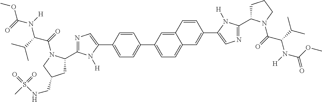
C1=CC(C2=CN=C(C3CC(CNS(=O)(C)=O)CN3C(C(N(C(=O)OC)[H])C(C)C)=O)N2[H])=CC=C1C1=CC=C2C(=C1)C=CC(C1=CN=C(C3CCCN3C(C(N(C(=O)OC)[H])C(C)C)=O)N1[H])=C2
